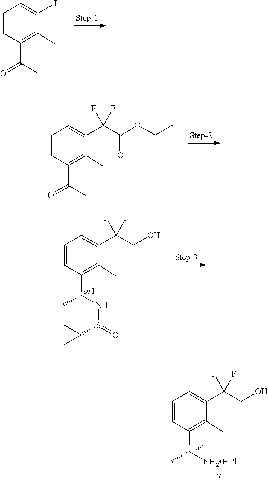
C1=C(I)C(C)=C(C(=O)C)C=C1.CCOC(C(C1=CC=CC(C(C)=O)=C1C)(F)F)=O.O=S(NC(C1=C(C)C(C(F)(F)CO)=CC=C1)C)C(C)(C)C.[NH2HCl]C(C1=C(C)C(C(F)(F)CO)=CC=C1)C
